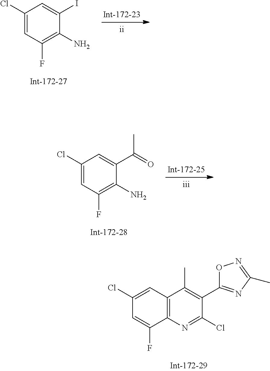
C1(Cl)=CC(F)=C(N)C(I)=C1.C1(Cl)=CC(F)=C(N)C(C(=O)C)=C1.C1(Cl)=CC2=C(C(F)=C1)N=C(Cl)C(C1=NC(C)=NO1)=C2C
